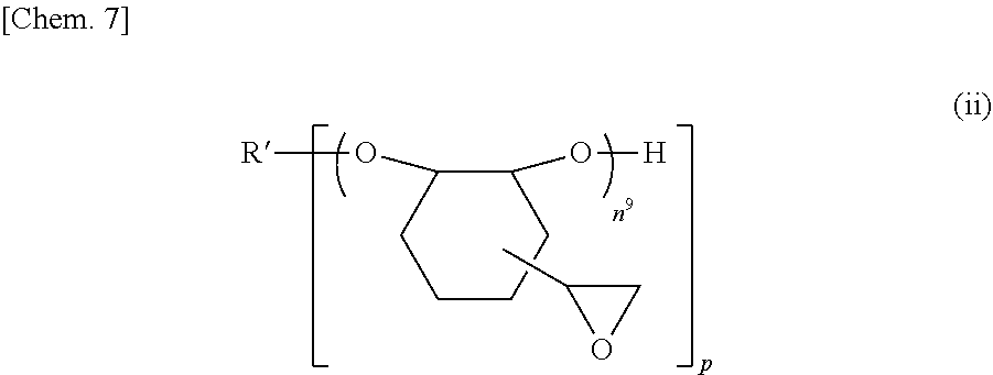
C1CCC(O[H])C(O[R])C1.C1C(C)O1
